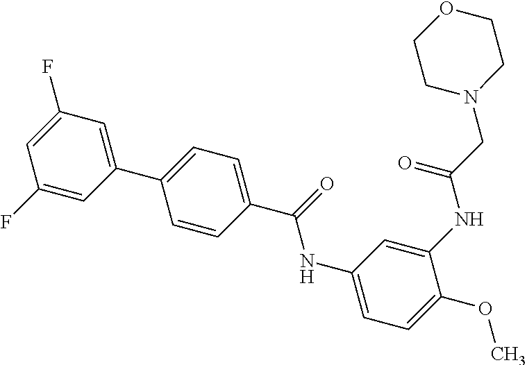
C1=C(F)C=C(F)C=C1C1=CC=C(C(NC2=CC=C(OC)C(NC(CN3CCOCC3)=O)=C2)=O)C=C1
